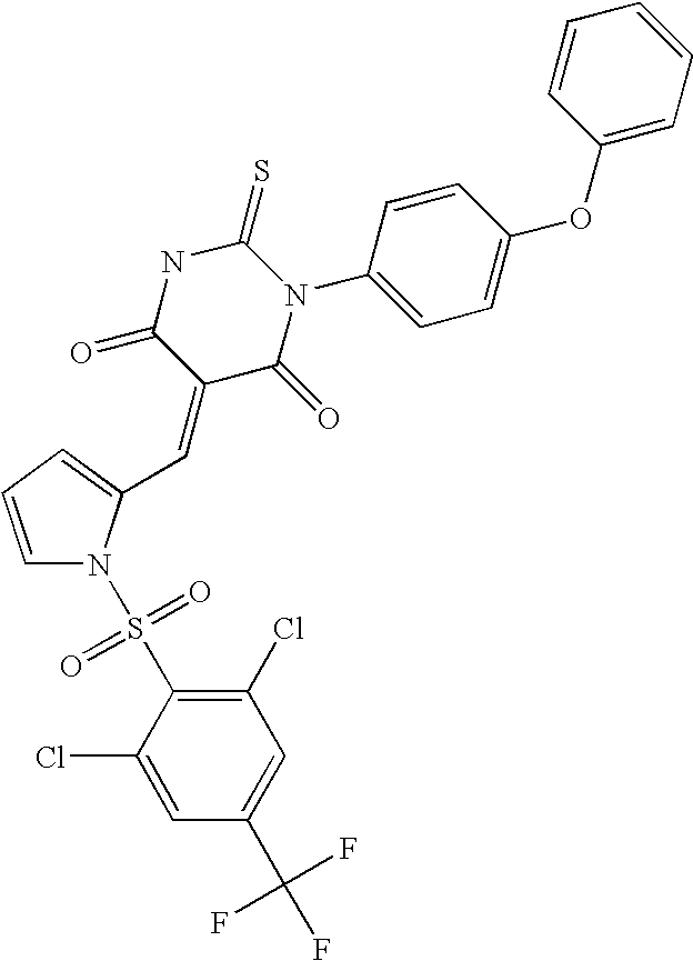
C1=CC=C(C=C2C(=O)N(C3=CC=C(OC4=CC=CC=C4)C=C3)C(=S)NC2=O)N1S(C1=C(Cl)C=C(C(F)(F)F)C=C1Cl)(=O)=O
